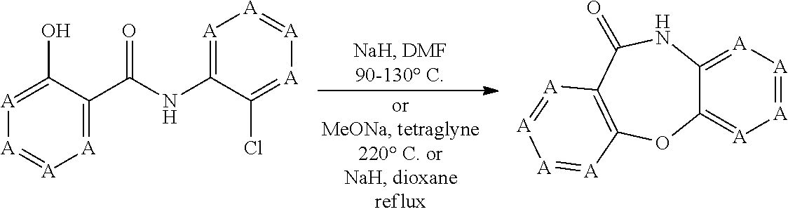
C(=O)(NC1=[A][A]=[A][A]=C1Cl)C1=[A][A]=[A][A]=C1O.[A]1=[A][A]=C2C(=[A]1)OC1=C(C(=O)N2)[A]=[A][A]=[A]1
